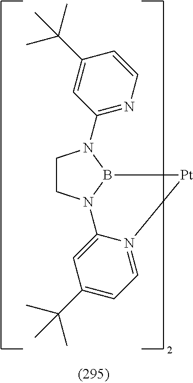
C1CN2B(N1C1=NC=CC(C(C)(C)C)=C1)[Pt]N1=CC=C(C(C)(C)C)C=C21
